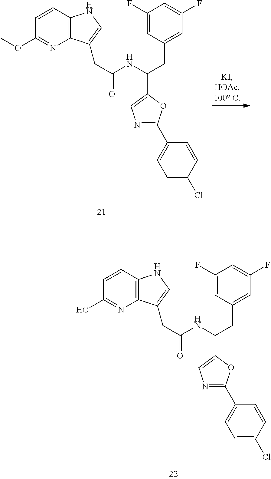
C(C1=CN=C(C2=CC=C(Cl)C=C2)O1)(CC1=CC(F)=CC(F)=C1)NC(=O)CC1=CNC2=C1N=C(OC)C=C2.C(C1=CN=C(C2=CC=C(Cl)C=C2)O1)(CC1=CC(F)=CC(F)=C1)NC(=O)CC1=CNC2=C1N=C(O)C=C2
